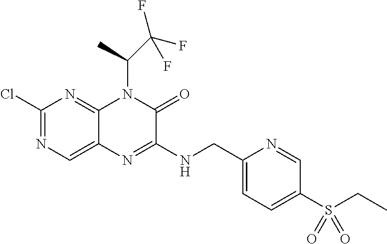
C1(Cl)=NC=C2C(=N1)N(C(C)C(F)(F)F)C(=O)C(NCC1=CC=C(S(CC)(=O)=O)C=N1)=N2
